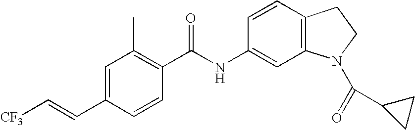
C1=C(C=C[CF3])C=CC(C(NC2=CC3=C(C=C2)CCN3C(=O)C2CC2)=O)=C1C
